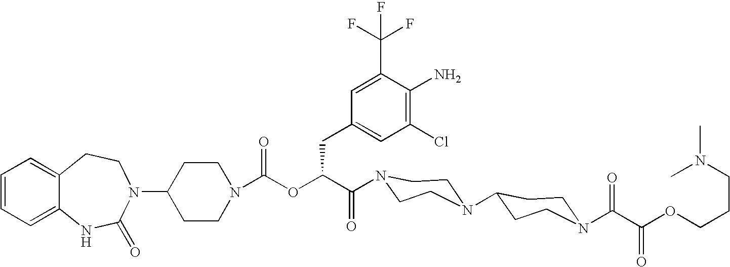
C12=CC=CC=C1NC(=O)N(C1CCN(C(OC(C(=O)N3CCN(C4CCN(C(C(OCCCN(C)C)=O)=O)CC4)CC3)CC3=CC(Cl)=C(N)C(C(F)(F)F)=C3)=O)CC1)CC2
